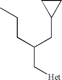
C(CC(CC1CC1)C[Het])C
